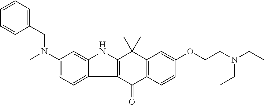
C1(N(C)CC2=CC=CC=C2)=CC=C2C(=C1)NC1=C2C(=O)C2=C(C1(C)C)C=C(OCCN(CC)CC)C=C2
